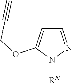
C1=NN([RN])C(OCC#C)=C1
